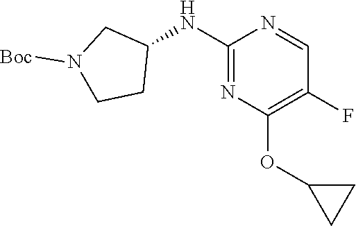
C1(NC2CN([Boc])CC2)=NC(OC2CC2)=C(F)C=N1
